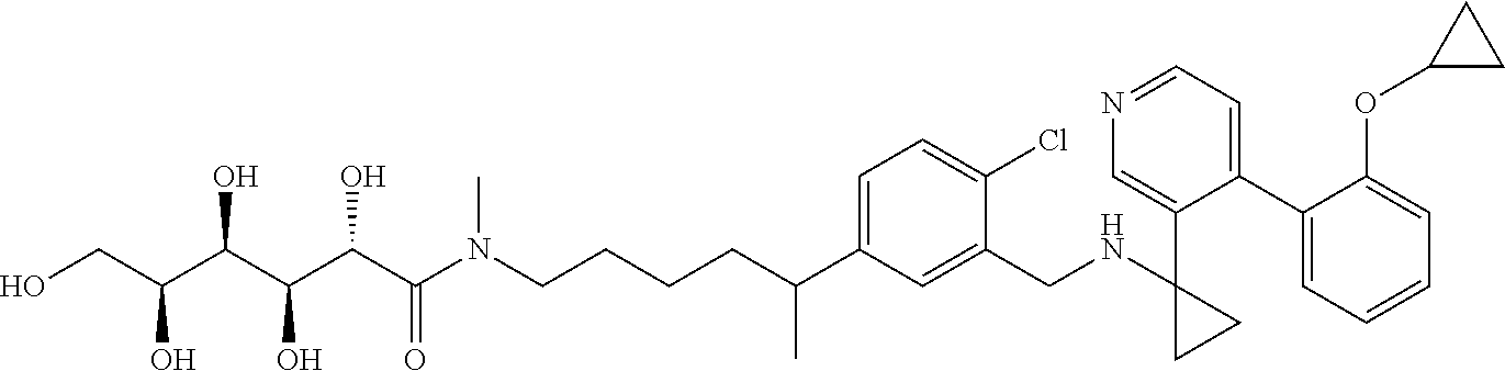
C1(C2=CC=NC=C2C2(NCC3=CC(C(CCCCN(C(C(C(C(C(CO)O)O)O)O)=O)C)C)=CC=C3Cl)CC2)=CC=CC=C1OC1CC1
